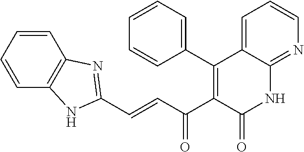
C1(C2=C(C(C=CC3=NC4=C(C=CC=C4)N3)=O)C(=O)NC3=NC=CC=C23)=CC=CC=C1
